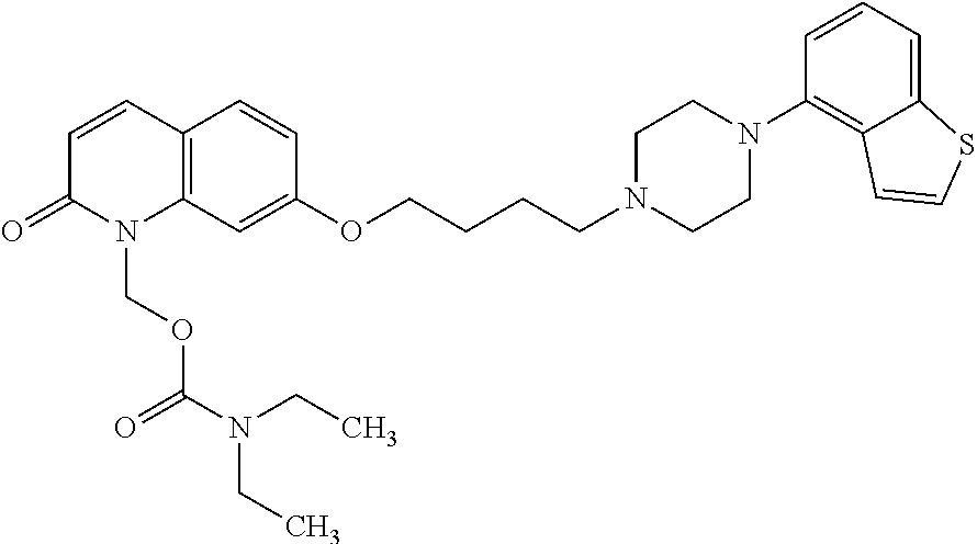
C12=C(C=CC(=O)N1COC(=O)N(CC)CC)C=CC(OCCCCN1CCN(C3=C4C(=CC=C3)SC=C4)CC1)=C2
